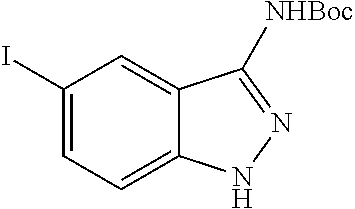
C1(I)=CC=C2C(=C1)C([NHBoc])=NN2
